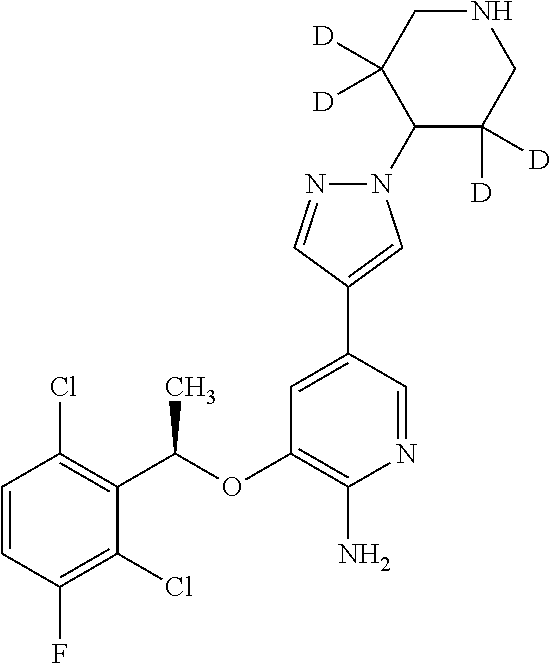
C1=CC(F)=C(Cl)C(C(OC2=C(N)N=CC(C3=CN(C4C([D])([D])CNCC4([D])[D])N=C3)=C2)C)=C1Cl
